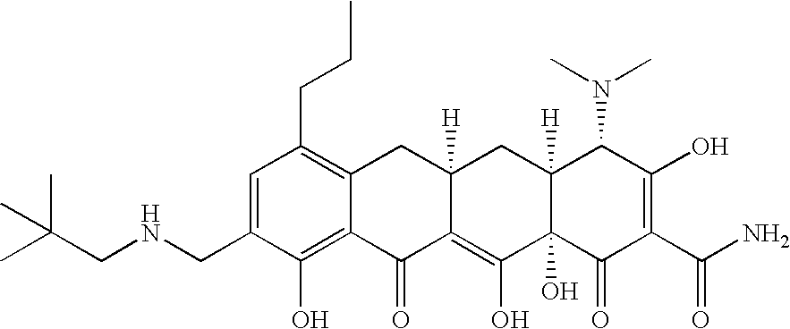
N(CC1=CC(CCC)=C2C(=C1O)C(=O)C1=C(O)C3(O)C([H])(CC1([H])C2)C(N(C)C)C(O)=C(C(N)=O)C3=O)CC(C)(C)C
